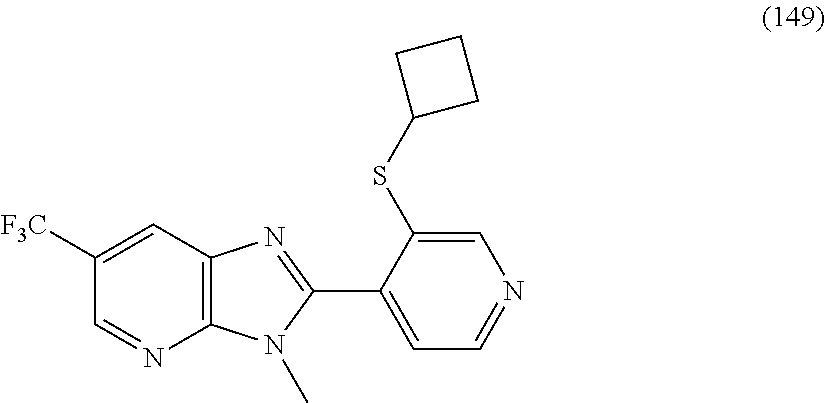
C1([F3C])=CC2=C(N=C1)N(C)C(C1=CC=NC=C1SC1CCC1)=N2
